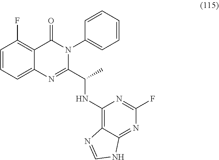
C1=CC=C2C(=C1F)C(=O)N(C1=CC=CC=C1)C(C(C)NC1=C3C(=NC(F)=N1)NC=N3)=N2
